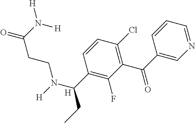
[H].N1=CC=CC(C(=O)C2=C(Cl)C=CC(C(N([H])CCC(N([H])[H])=O)CC)=C2F)=C1
